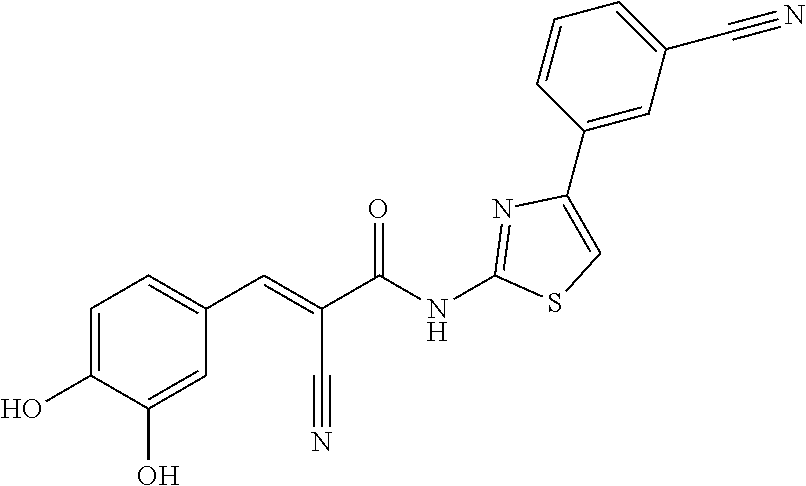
C1(C2=CC(C#N)=CC=C2)=CSC(NC(C(C#N)=CC2=CC=C(O)C(O)=C2)=O)=N1
